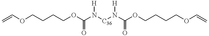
C=COCCCCOC(N([C36]N(C(OCCCCOC=C)=O)[H])[H])=O
